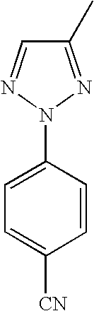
C1(C)=NN(C2=CC=C([CN])C=C2)N=C1
